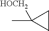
CC1([HOCH2])CC1
